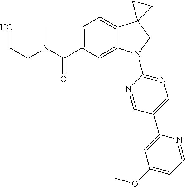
C1=C(C(N(CCO)C)=O)C=C2C(=C1)C1(CN2C2=NC=C(C3=CC(OC)=CC=N3)C=N2)CC1
